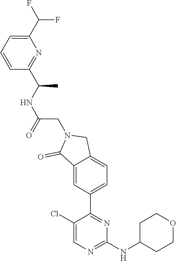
C1(Cl)=CN=C(NC2CCOCC2)N=C1C1=CC=C2C(=C1)C(=O)N(CC(NC(C1=NC(C(F)F)=CC=C1)C)=O)C2
